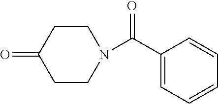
C1CN(C(C2=CC=CC=C2)=O)CCC1=O
